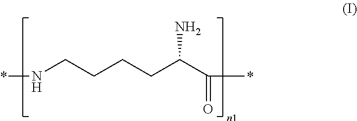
N(CCCCC(C(*)=O)N)*
